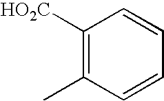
C1([HO2C])=C(C)C=CC=C1
